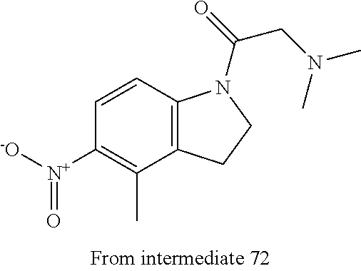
C1([N+]([O-])=O)=C(C)C2=C(C=C1)N(C(=O)CN(C)C)CC2
